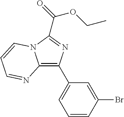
C1=CC(Br)=CC(C2=C3N(C(C(OCC)=O)=N2)C=CC=N3)=C1
